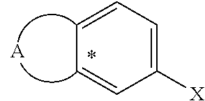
[A].[X]C1=CC=CC=C1
